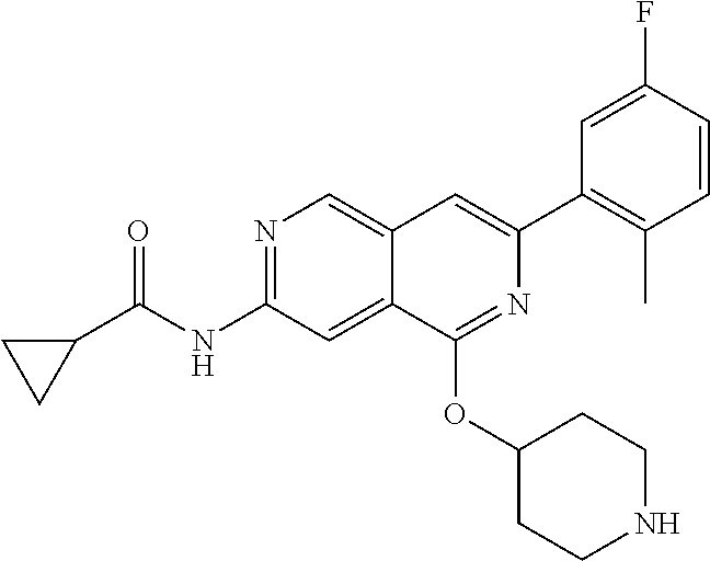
N1=C(NC(C2CC2)=O)C=C2C(=C1)C=C(C1=C(C)C=CC(F)=C1)N=C2OC1CCNCC1
